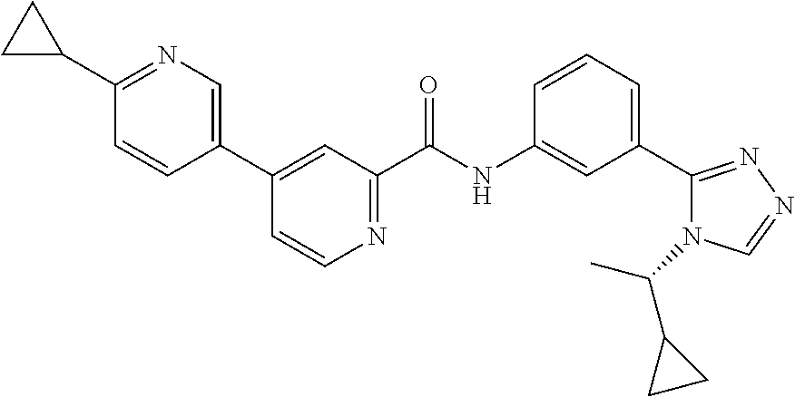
C1(C2CC2)=NC=C(C2=CC(C(NC3=CC(C4=NN=CN4C(C4CC4)C)=CC=C3)=O)=NC=C2)C=C1
